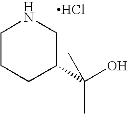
C1CCC(C(O)(C)C)CN1.Cl
